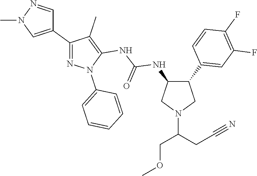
C1(C2=CN(C)N=C2)=NN(C2=CC=CC=C2)C(NC(NC2C(C3=CC(F)=C(F)C=C3)CN(C(CC#N)COC)C2)=O)=C1C
